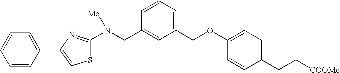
C1=CC(C2=CSC(N(CC3=CC(COC4=CC=C(CC[COOMe])C=C4)=CC=C3)[Me])=N2)=CC=C1
